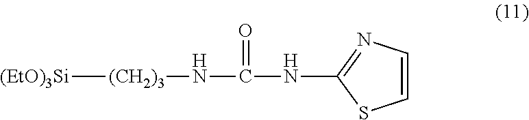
[(EtO)3Si][(CH2)3]NC(=O)NC1=NC=CS1
